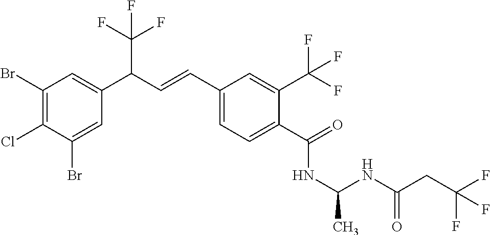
C1(Br)=C(Cl)C(Br)=CC(C(C=CC2=CC=C(C(=O)NC(NC(CC(F)(F)F)=O)C)C(C(F)(F)F)=C2)C(F)(F)F)=C1
